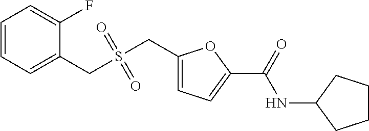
C1(CS(CC2=CC=CC=C2F)(=O)=O)=CC=C(C(=O)NC2CCCC2)O1
